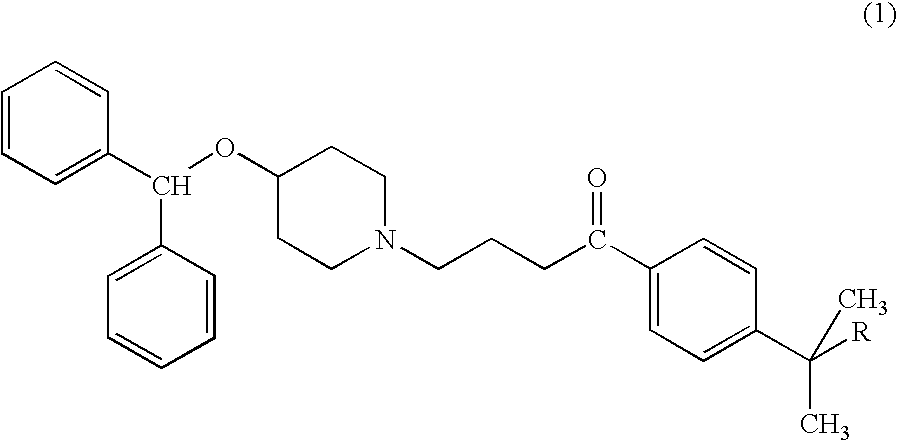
C1=CC=C(C(C2=CC=CC=C2)OC2CCN(CCCC(C3=CC=C(C(C)([R])C)C=C3)=O)CC2)C=C1
